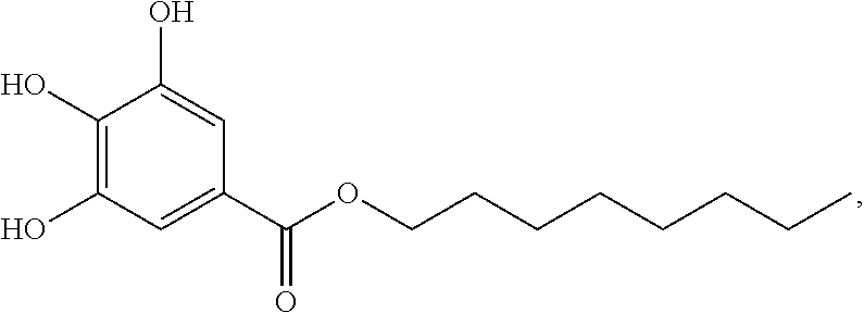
C1(O)=C(O)C=C(C(OCCCCCCCC)=O)C=C1O
